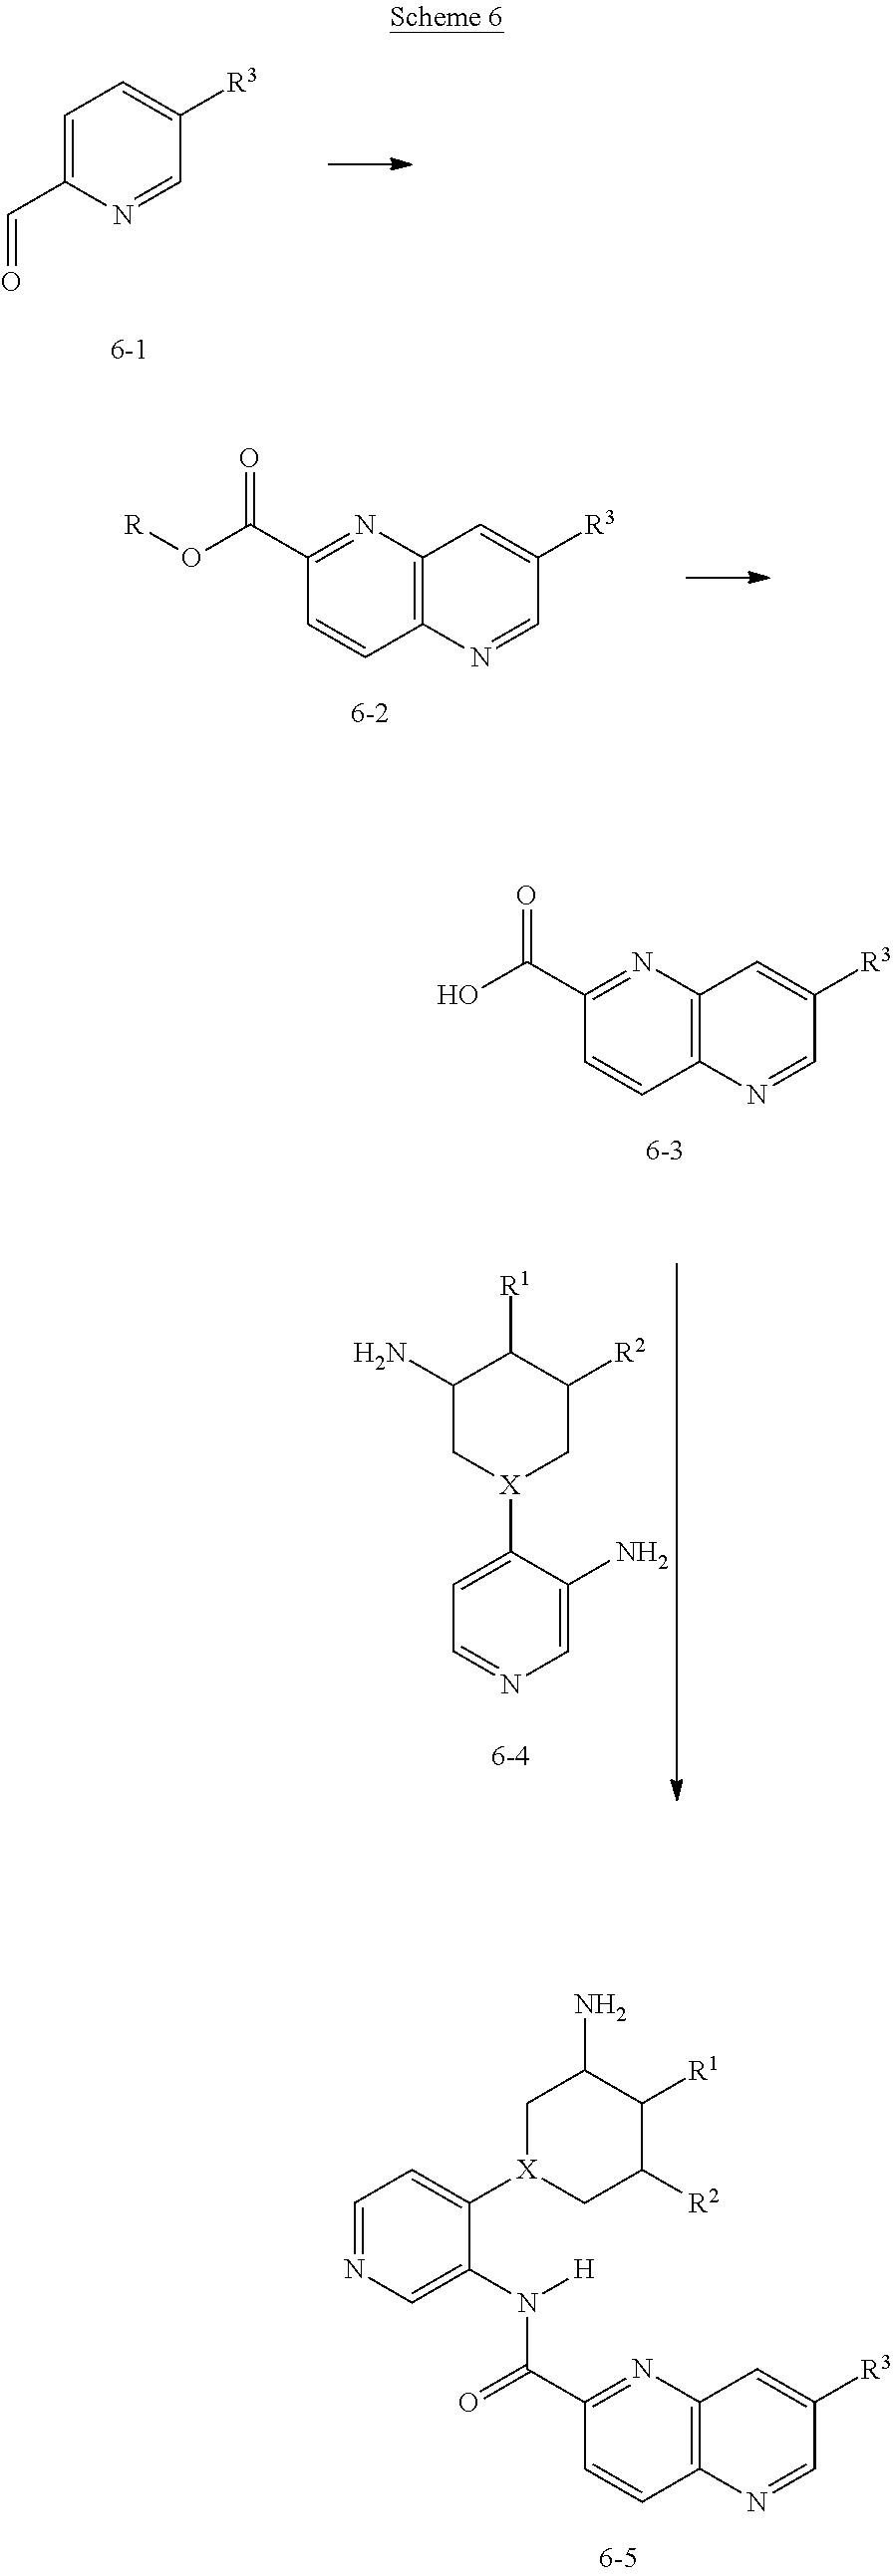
C12=C(N=CC([R3])=C1)C=CC(C(N(C1=CN=CC=C1[X]1CC([R2])C([R1])C(N)C1)[H])=O)=N2.C1=C(C=O)N=CC([R3])=C1.C12=C(N=CC([R3])=C1)C=CC(C(=O)O[R])=N2.C12=C(N=CC([R3])=C1)C=CC(C(=O)O)=N2.C1=C(N)C([X]2CC([R2])C([R1])C(N)C2)=CC=N1
